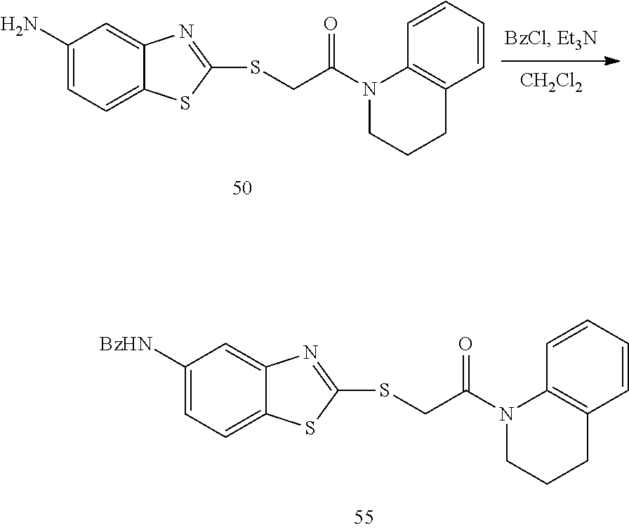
[CH2Cl2].C1=C(N)C=C2C(=C1)SC(SCC(N1CCCC3=C1C=CC=C3)=O)=N2.C1([BzHN])=CC=C2C(=C1)N=C(SCC(N1CCCC3=C1C=CC=C3)=O)S2
